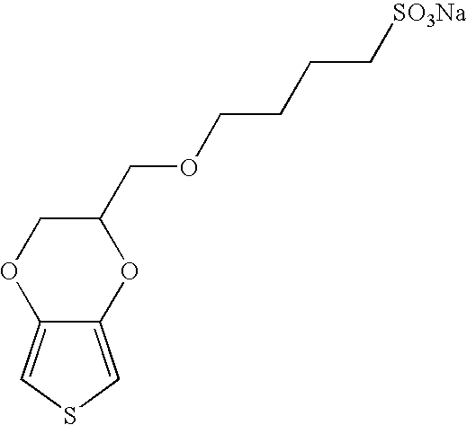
C12=CSC=C1OC(COCCCC[SO3Na])CO2
